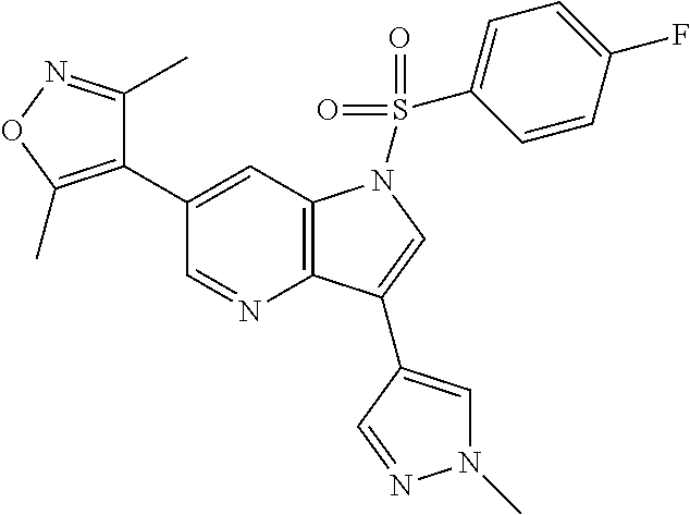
C12=C(C=C(C3=C(C)ON=C3C)C=N1)N(S(=O)(=O)C1=CC=C(F)C=C1)C=C2C1=CN(C)N=C1
